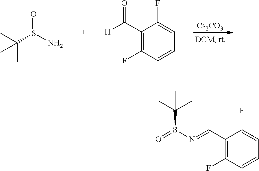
[Cs2CO3].O=S(N)C(C)(C)C.C1(C([H])=O)=C(F)C=CC=C1F.C1(C=NS(=O)C(C)(C)C)=C(F)C=CC=C1F
